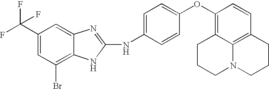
C1=C(C(F)(F)F)C=C2C(=C1Br)NC(NC1=CC=C(OC3=C4C5=C(C=C3)CCCN5CCC4)C=C1)=N2
